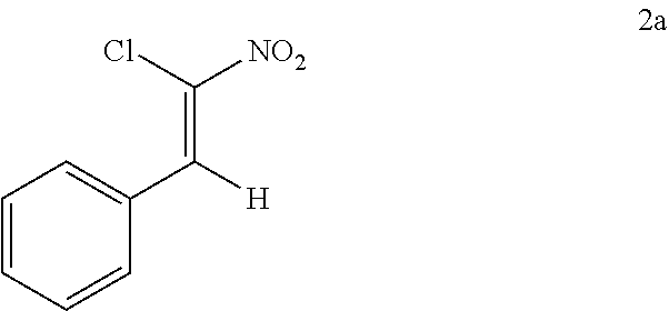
C1=CC=CC(C([H])=C(Cl)[NO2])=C1
